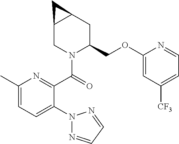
C1(OCC2CC3C(CN2C(=O)C2=NC(C)=CC=C2N2N=CC=N2)C3)=CC([CF3])=CC=N1
